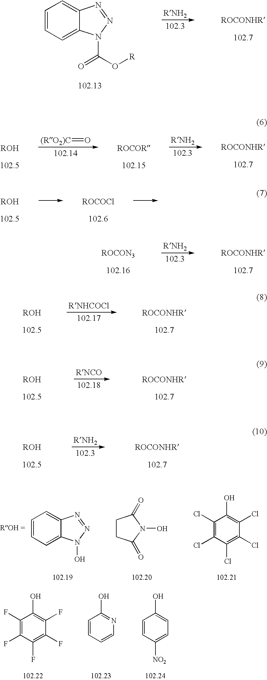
C1=CC=C2C(=C1)N=NN2C(O[R])=O.[(RO2)C]=O.C1=CC=C2C(=C1)N=NN2O.C1CC(=O)N(O)C1=O.C1(Cl)=C(Cl)C(O)=C(Cl)C(Cl)=C1Cl.C1=CC(O)=CC=C1[NO2].C1=CC(O)=NC=C1.C1(F)=C(F)C(O)=C(F)C(F)=C1F
